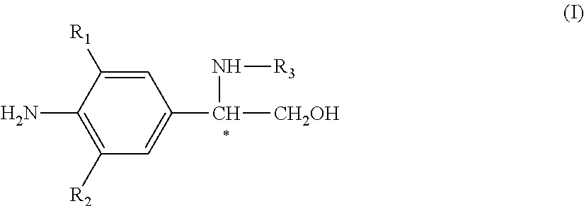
C1=C([R1])C(N)=C([R2])C=C1C(N[R3])[CH2OH]
